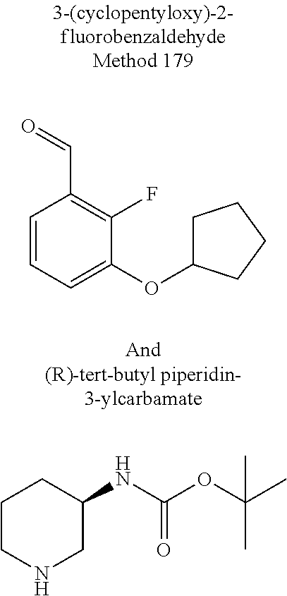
C1CNCC(NC(=O)OC(C)(C)C)C1.C1=CC=C(OC2CCCC2)C(F)=C1C=O
